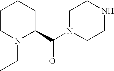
C1CN(CC)C(C(N2CCNCC2)=O)CC1
